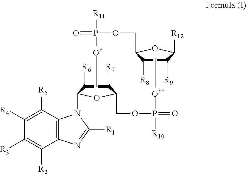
C1([R9])C([R8])C(COP([R11])(=O)[O*]C)OC1[R12].C1([R6])C(N2C3=C(N=C2[R1])C([R2])=C([R3])C([R4])=C3[R5])OC(COP([O**]C)(=O)[R10])C1[R7]
